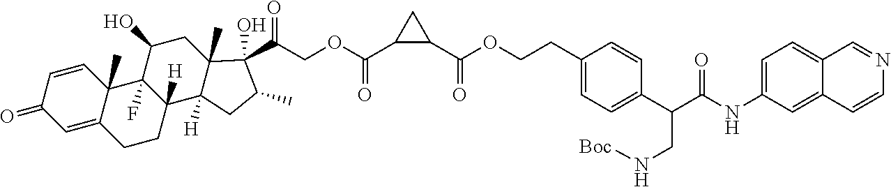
C1=CC2(C)C(=CC1=O)CCC1([H])C2(F)C(O)CC2(C)C1([H])CC(C)C2(C(=O)COC(C1CC1C(OCCC1=CC=C(C(C(NC2=CC=C3C(=C2)C=CN=C3)=O)CN[Boc])C=C1)=O)=O)O
